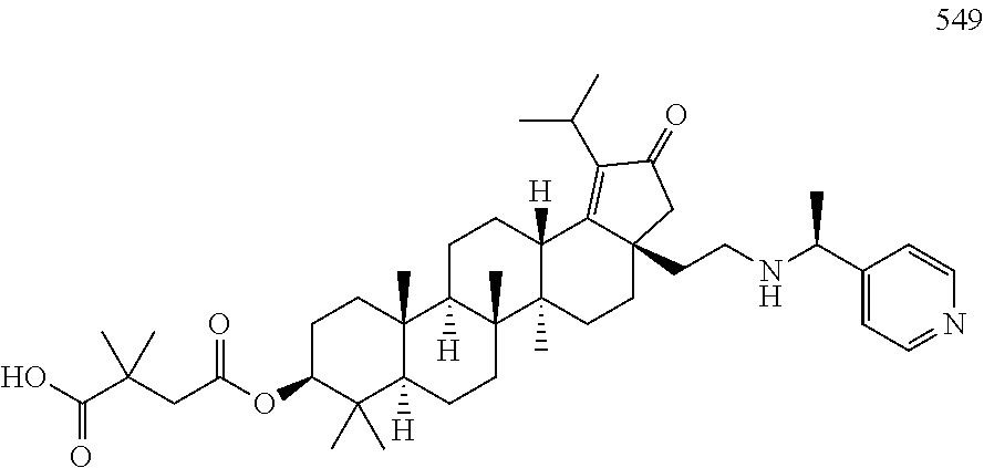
C1C(OC(CC(C(O)=O)(C)C)=O)C(C)(C)C2([H])C(C)(C1)C1([H])C(C)(CC2)C2(C)C([H])(CC1)C1=C(C(C)C)C(=O)CC1(CCNC(C1=CC=NC=C1)C)CC2
